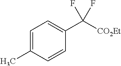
C1=C(C)C=CC(C([CO2Et])(F)F)=C1
